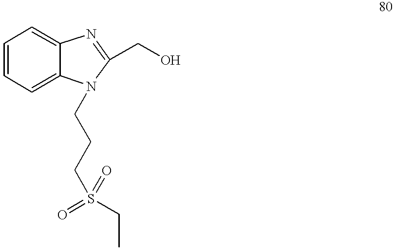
C1=CC=C2C(=C1)N=C(CO)N2CCCS(CC)(=O)=O
